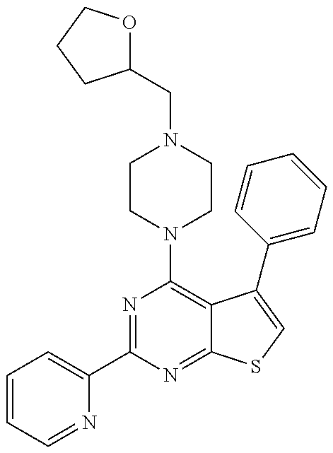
C1=CC=NC(C2=NC(N3CCN(CC4OCCC4)CC3)=C3C(=N2)SC=C3C2=CC=CC=C2)=C1
